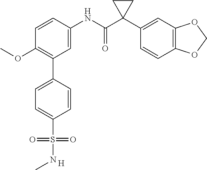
C1=C(NC(C2(C3=CC4=C(C=C3)OCO4)CC2)=O)C=CC(OC)=C1C1=CC=C(S(=O)(=O)NC)C=C1.[H]
